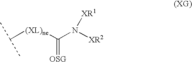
C([(XL)ne]C(N([XR2])[XR1])=[OSG])(C)C
